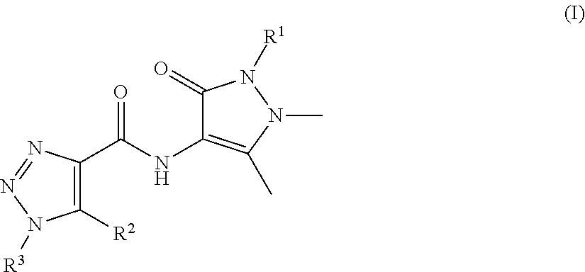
C1([R2])=C(C(NC2=C(C)N(C)N([R1])C2=O)=O)N=NN1[R3]
